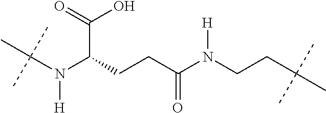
C(N(C(CCC(N(CCC(C)(C)C)[H])=O)C(=O)O)[H])(C)(C)C
